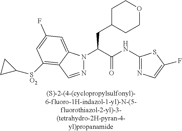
C1C(CC(N2N=CC3=C([SO2]C4CC4)C=C(F)C=C23)C(NC2=NC=C(F)S2)=O)CCOC1
